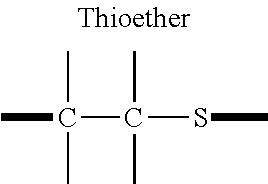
CC(C(SC)(C)C)(C)C
